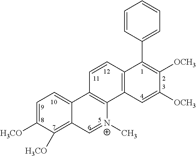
C1=C([H3CO])C([H3CO])=C2C(=C1)C1=C([N+](C)=C2)C2=C(C=C1)C(C1=CC=CC=C1)=C([OCH3])C([OCH3])=C2
